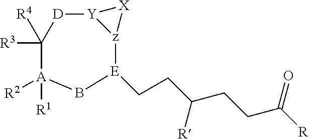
[R3]C1([R4])[D][Y]2[z]([X]2)[E](CCC(CCC([R])=O)[R])B[A]1([R1])[R2]
